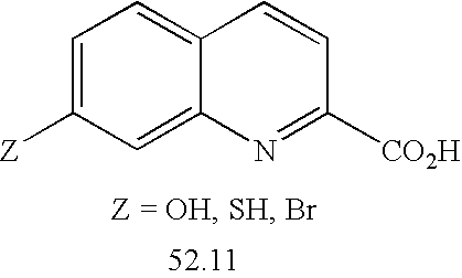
C1=C([Z])C=C2C(=C1)C=CC([CO2H])=N2
